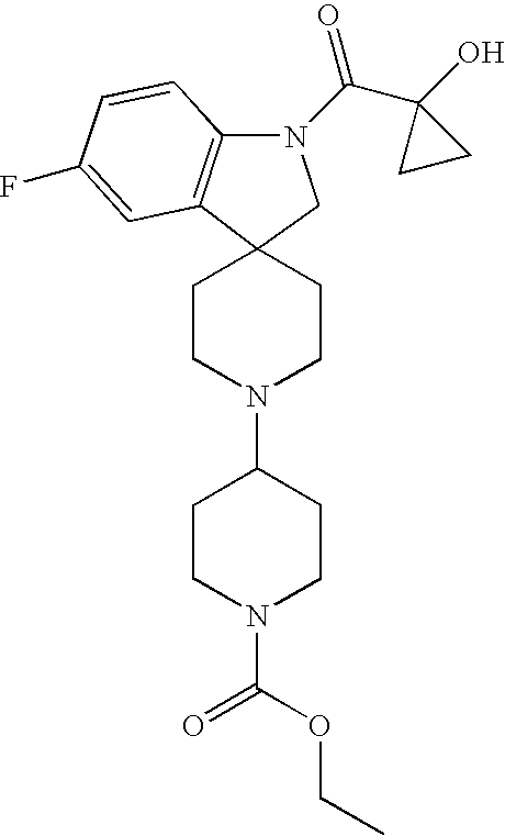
C1CN(C(OCC)=O)CCC1N1CCC2(CC1)C1=C(N(C(=O)C3(O)CC3)C2)C=CC(F)=C1
